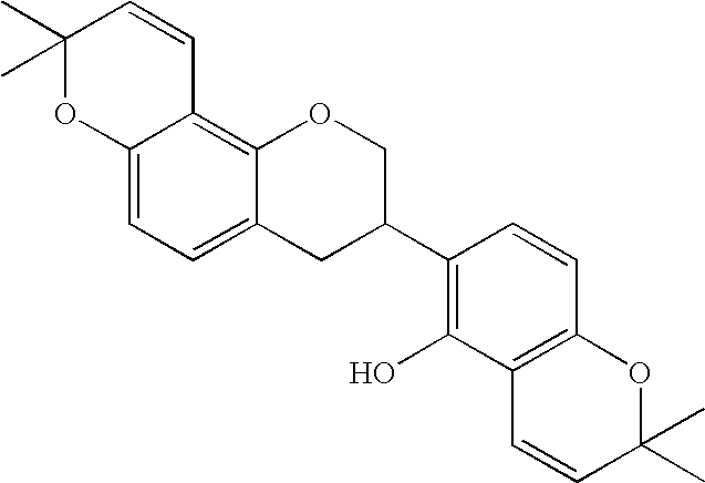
C12=CC=C3C(=C1C=CC(C)(C)O2)OCC(C1=C(O)C2=C(C=C1)OC(C)(C)C=C2)C3
